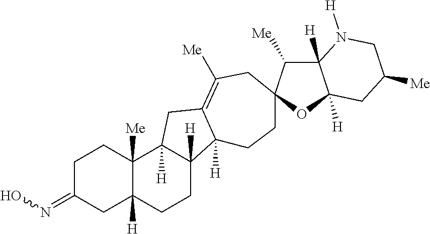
C1C(=NO)CC2([H])C([Me])(C1)C1([H])C([H])(CC2)C2([H])C(=C([Me])CC3(CC2)C([Me])C2([H])C([H])(O3)CC([Me])CN2[H])C1
